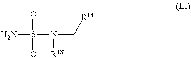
NS(N(C[R13])[R13])(=O)=O
